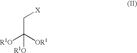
[R1O]C([OR1])(C[X])[R1O]
